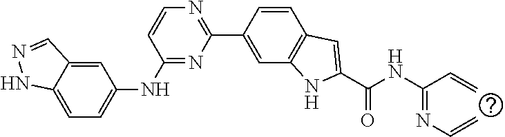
C1=C2C(=CC=C1NC1=NC(C3=CC4=C(C=C3)C=C(C(NC(=NC=C)C=C)=O)N4)=NC=C1)NN=C2
